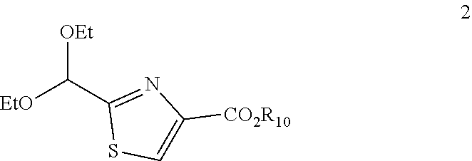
[OEt]C(C1=NC([CO2R10])=CS1)[EtO]
